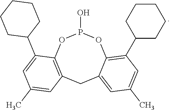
P1(O)OC2=C(CC3=CC(C)=CC(C4CCCCC4)=C3O1)C=C(C)C=C2C1CCCCC1
